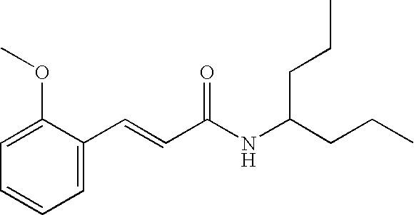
C1(C=CC(NC(CCC)CCC)=O)=CC=CC=C1OC
